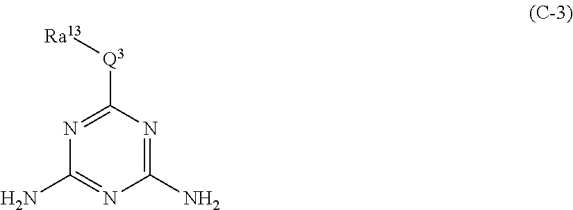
C1(N)=NC([Q3][Ra13])=NC(N)=N1
